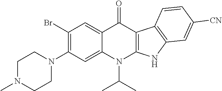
C1(Br)=C(N2CCN(C)CC2)C=C2C(=C1)C(=O)C1=C(N2C(C)C)NC2=C1C=CC([CN])=C2
